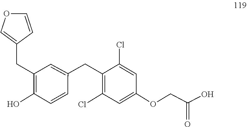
C(C(=O)O)OC1=CC(Cl)=C(CC2=CC(CC3=COC=C3)=C(O)C=C2)C(Cl)=C1
